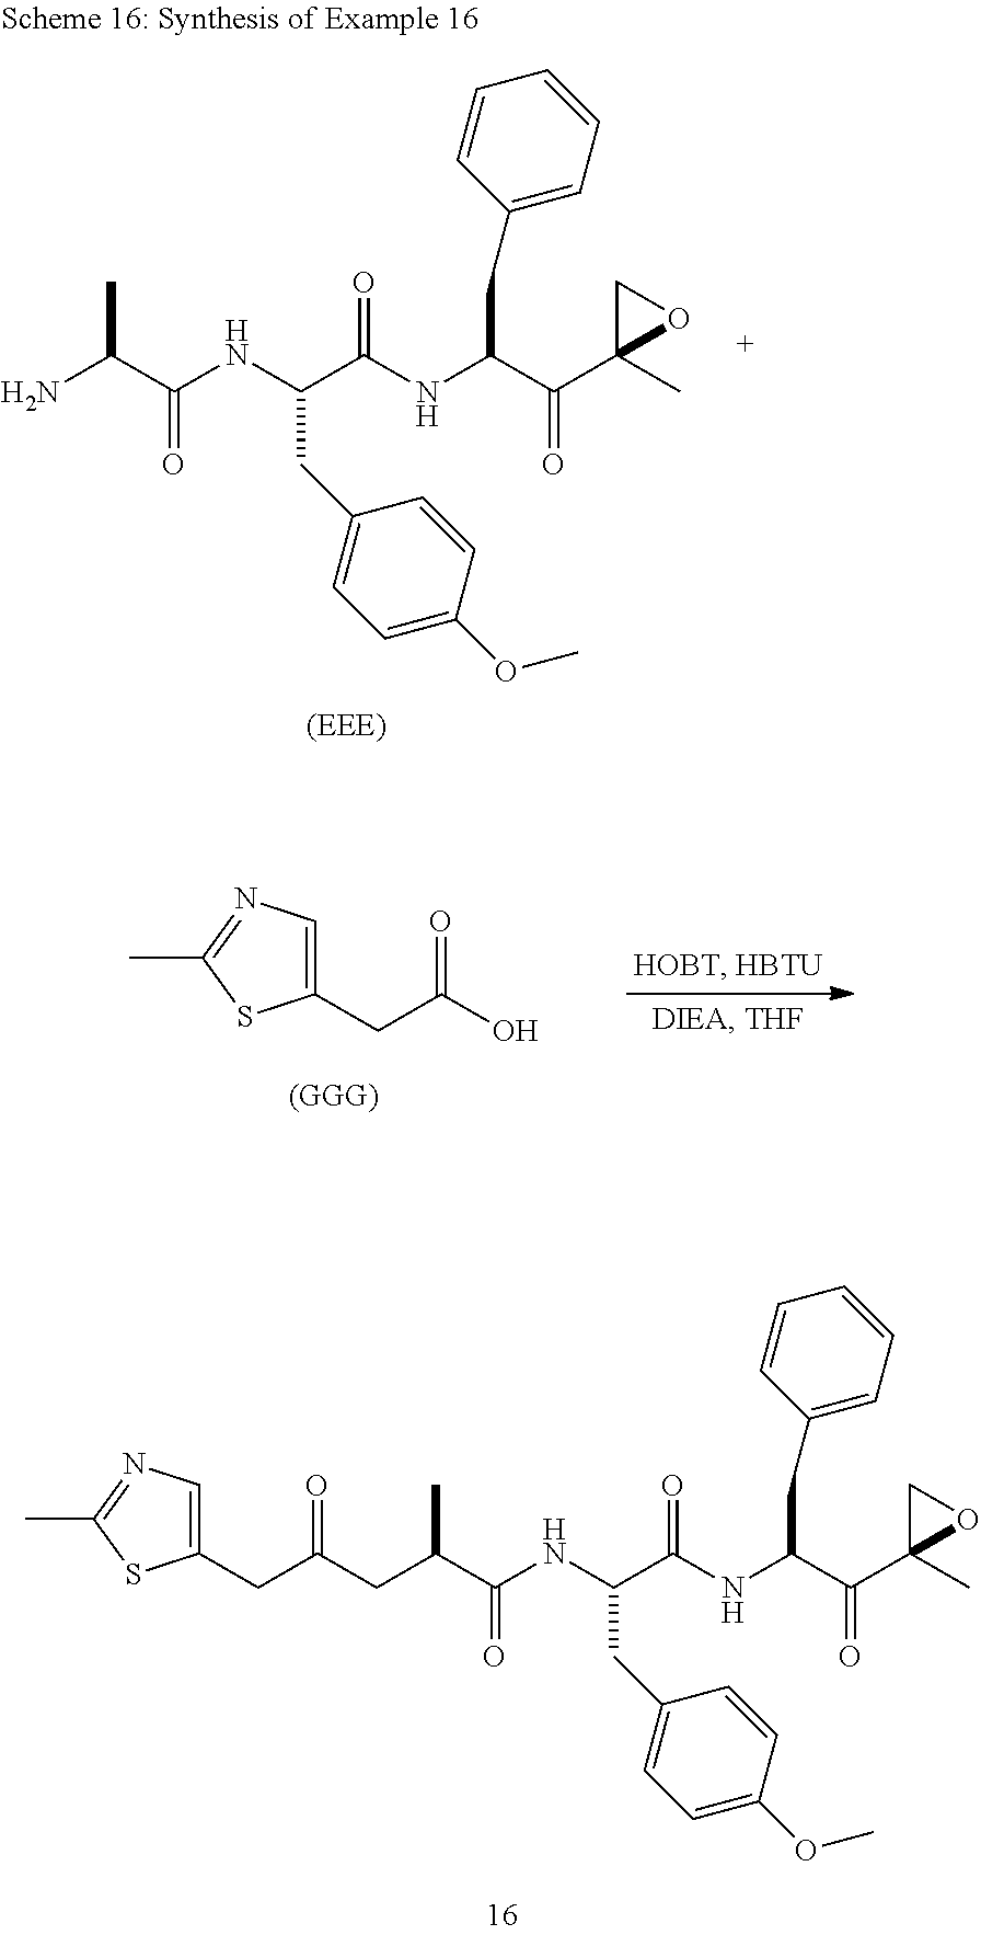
C(C(C(NC(C(NC(C(=O)C1(C)CO1)CC1=CC=CC=C1)=O)CC1=CC=C(OC)C=C1)=O)C)C(=O)CC1=CN=C(C)S1.NC(C(NC(C(NC(C(=O)C1(C)CO1)CC1=CC=CC=C1)=O)CC1=CC=C(OC)C=C1)=O)C.C1(CC(O)=O)=CN=C(C)S1.[(GGG)]
